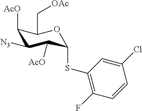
C1([AcO])C([N3])C([AcO])C(SC2=C(F)C=CC(Cl)=C2)OC1C[OAc]
